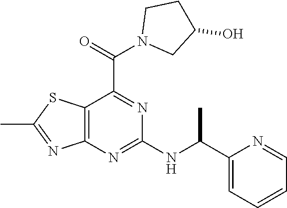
C12=C(N=C(NC(C3=CC=CC=N3)C)N=C1C(=O)N1CC(O)CC1)N=C(C)S2
